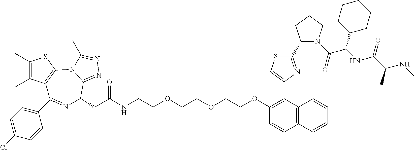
C1(C)=C(C)C2=C(S1)N1C(=NN=C1C)C(CC(NCCOCCOCCOC1=C(C3=CSC(C4N(C(C(C5CCCCC5)NC(=O)C(NC)C)=O)CCC4)=N3)C3=C(C=C1)C=CC=C3)=O)N=C2C1=CC=C(Cl)C=C1
